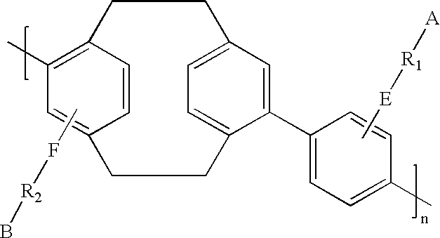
CF[R2]B.C1(C)=C2C=CC(=C1)CCC1=CC=C(CC2)C=C1C1=CC=C(C)C=C1.C[E][R1][A]
